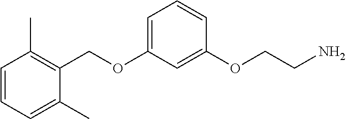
C1(COC2=CC=CC(OCCN)=C2)=C(C)C=CC=C1C
